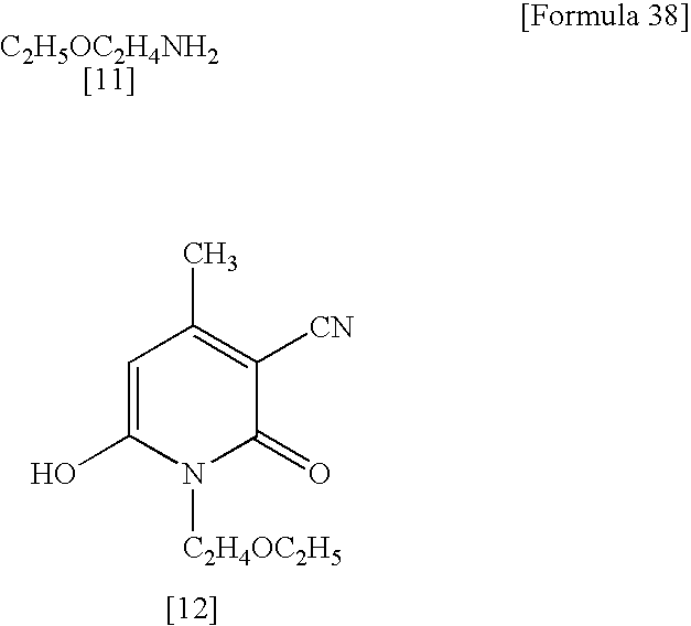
[C2H5OC2H4NH2[11]].C1=C(O)N([C2H4OC2H5])C(=O)C([CN])=C1C
